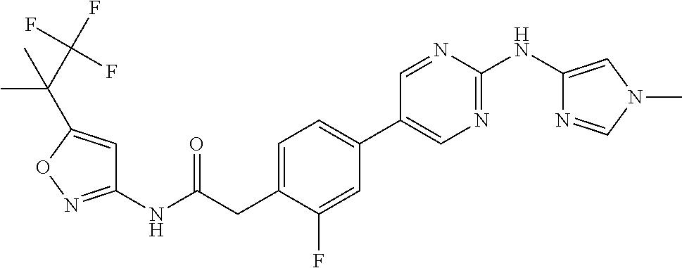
C1=C(CC(NC2=NOC(C(C)(C)C(F)(F)F)=C2)=O)C(F)=CC(C2=CN=C(NC3=CN(C)C=N3)N=C2)=C1
